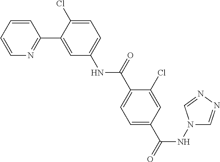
C1=CC=CN=C1C1=CC(NC(C2=CC=C(C(NN3C=NN=C3)=O)C=C2Cl)=O)=CC=C1Cl
